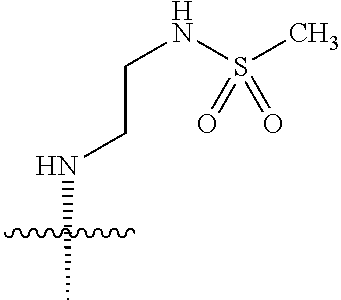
N(C)CCNS(C)(=O)=O
